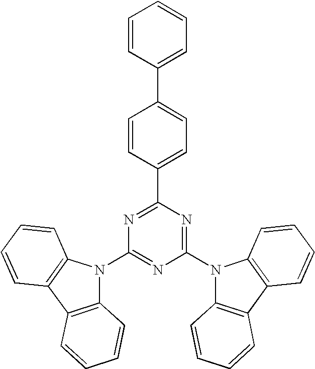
C1(N2C3=C(C4=C2C=CC=C4)C=CC=C3)=NC(N2C3=C(C4=C2C=CC=C4)C=CC=C3)=NC(C2=CC=C(C3=CC=CC=C3)C=C2)=N1
